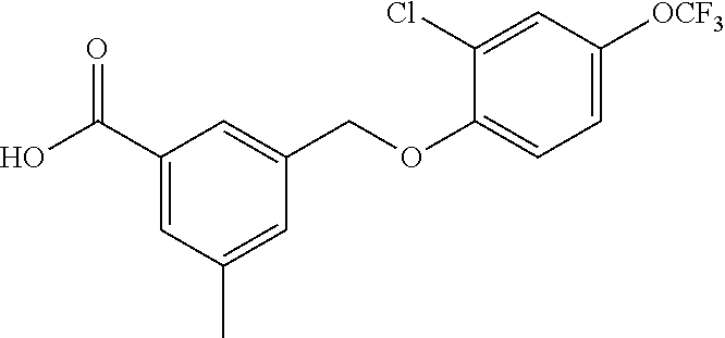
C1(C(O)=O)=CC(C)=CC(COC2=CC=C([OCF3])C=C2Cl)=C1
